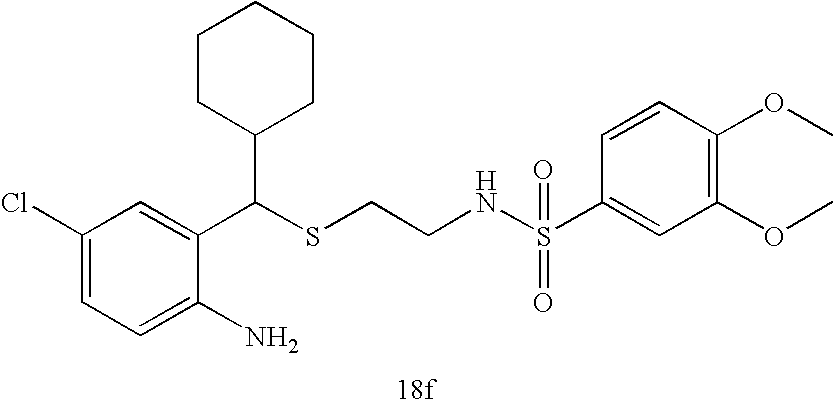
C1=C(N)C(C(SCCNS(=O)(C2=CC(OC)=C(OC)C=C2)=O)C2CCCCC2)=CC(Cl)=C1
